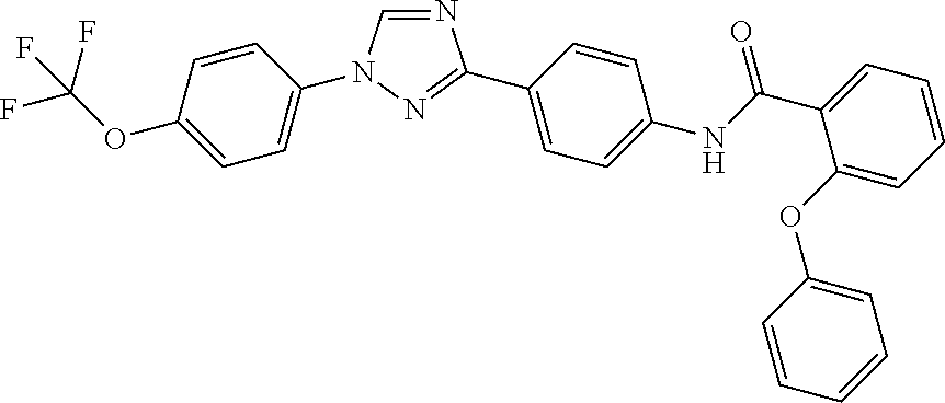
N1=CN(C2=CC=C(OC(F)(F)F)C=C2)N=C1C1=CC=C(NC(C2=CC=CC=C2OC2=CC=CC=C2)=O)C=C1
